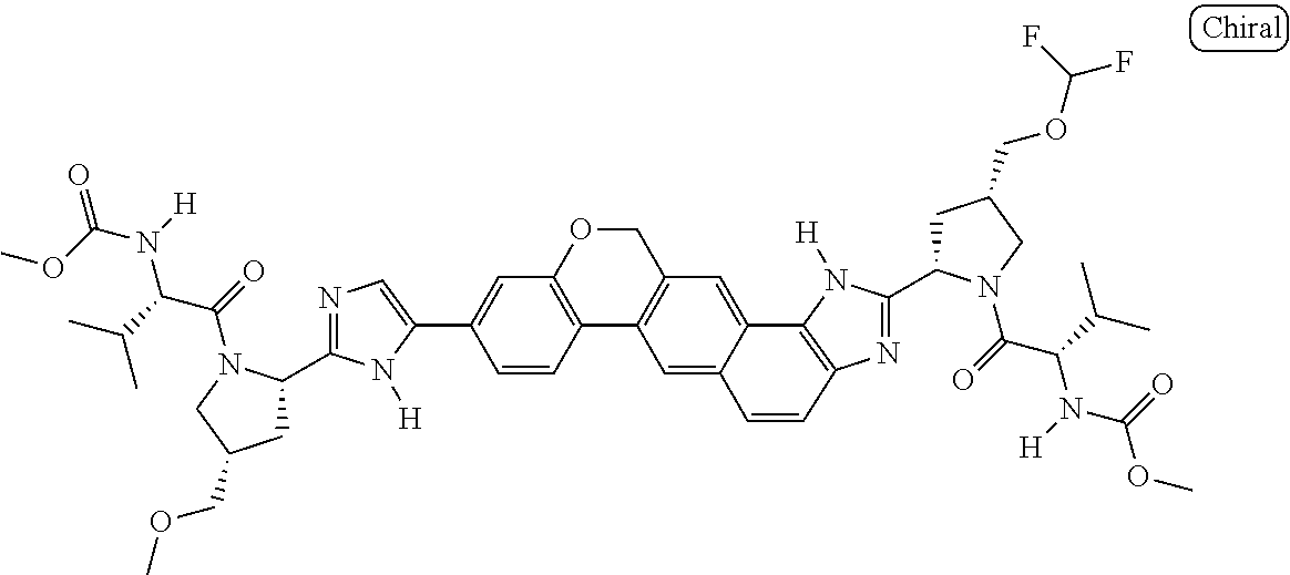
C1=C(C2=CC3=C(C4=C(C=C5C6=C(N=C(C7CC(COC(F)F)CN7C(=O)C(C(C)C)N(C(=O)OC)[H])N6[H])C=CC5=C4)CO3)C=C2)N([H])C(C2CC(COC)CN2C(=O)C(C(C)C)N(C(OC)=O)[H])=N1
